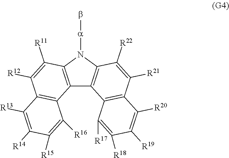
C12=C(N([a]b)C3=C1C1=C(C([R21])=C3[R22])C([R20])=C([R19])C([R18])=C1[R17])C([R11])=C([R12])C1=C2C([R16])=C([R15])C([R14])=C1[R13]
